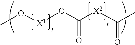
CO[X1]OC([X2]C(C)=O)=O
